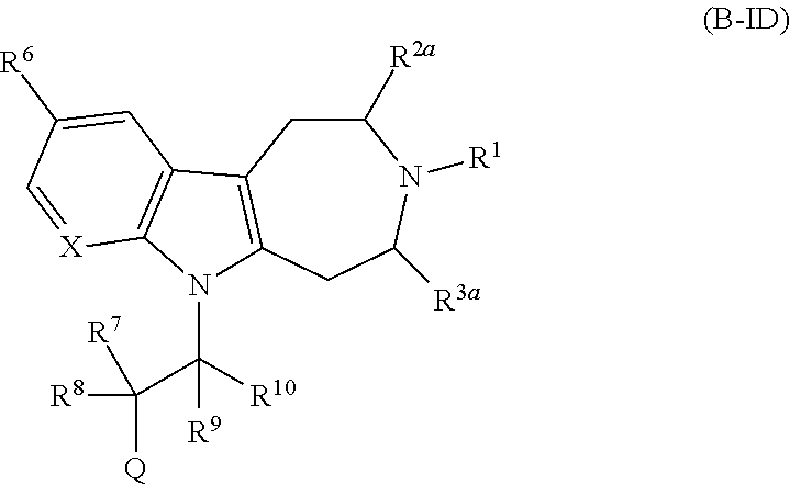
C1([R2a])CC2=C(CC([R3a])N1[R1])N(C([R9])([R10])C([R8])([Q])[R7])C1=C2C=C([R6])C=[X]1
